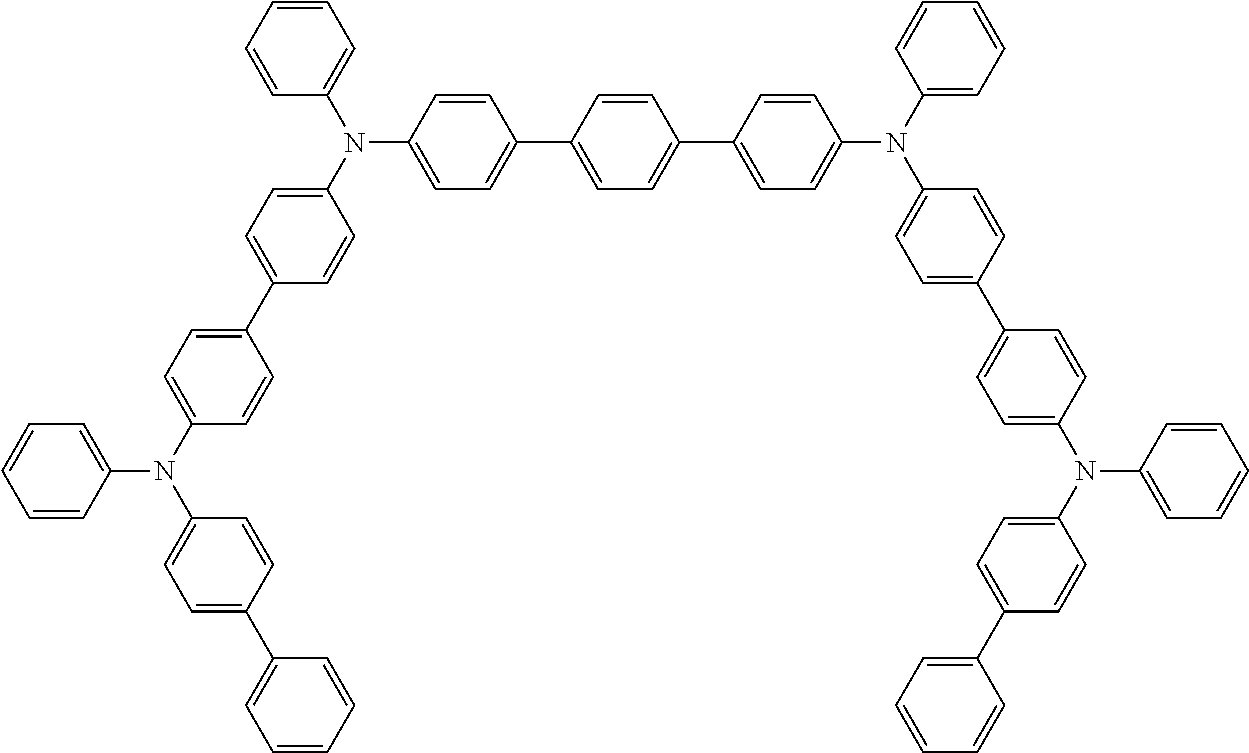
C1(N(C2=CC=C(C3=CC=C(N(C4=CC=C(C5=CC=CC=C5)C=C4)C4=CC=CC=C4)C=C3)C=C2)C2=CC=CC=C2)=CC=C(C2=CC=C(C3=CC=C(N(C4=CC=CC=C4)C4=CC=C(C5=CC=C(N(C6=CC=C(C7=CC=CC=C7)C=C6)C6=CC=CC=C6)C=C5)C=C4)C=C3)C=C2)C=C1
